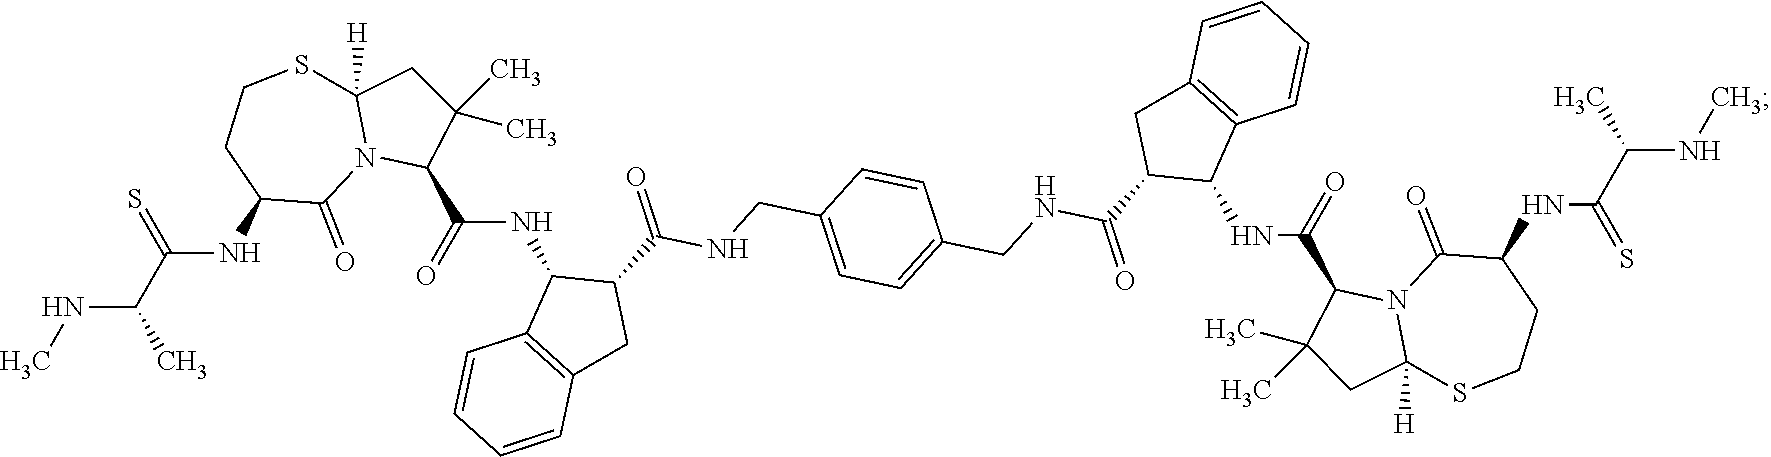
CNC(C(NC1C(=O)N2C([H])(SCC1)CC(C)(C)C2C(NC1C2=C(CC1C(=O)NCC1=CC=C(CNC(C3C(NC(C4N5C(=O)C(NC(C(NC)C)=S)CCSC5([H])CC4(C)C)=O)C4=C(C3)C=CC=C4)=O)C=C1)C=CC=C2)=O)=S)C
